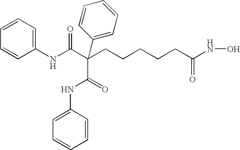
C(CCCCCC(=O)NO)(C(NC1=CC=CC=C1)=O)(C(=O)NC1=CC=CC=C1)C1=CC=CC=C1
